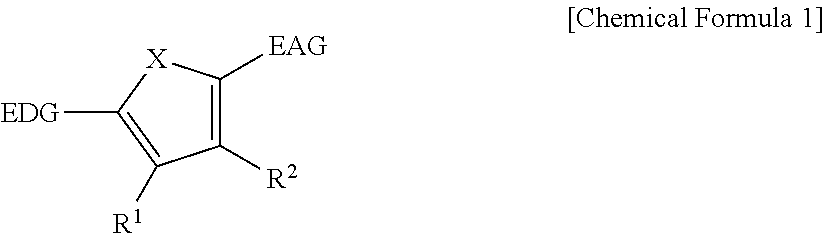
C1([R2])=C([EAG])[X]C([EDG])=C1[R1]
